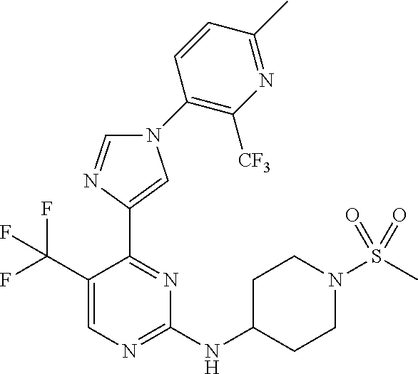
C1(NC2CCN(S(C)(=O)=O)CC2)=NC=C(C(F)(F)F)C(C2=CN(C3=C([CF3])N=C(C)C=C3)C=N2)=N1
